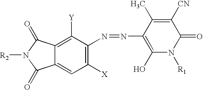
C1([X])=C(N=NC2=C(O)N([R1])C(=O)C([CN])=C2C)C([Y])=C2C(=C1)C(=O)N([R2])C2=O
